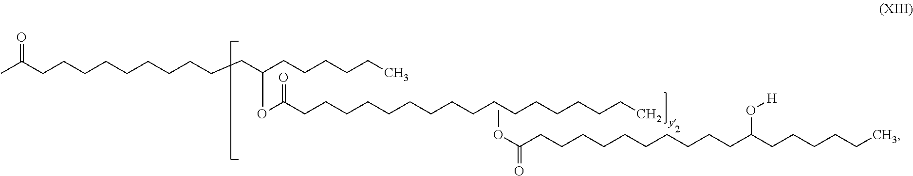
CC(CCCCCCCCCCC(OC(CCCCCCCCCCCCCCCCC)=O)CCCCCC)=O.COC(CCCCCCCCCCC(CCCCCC)O[H])=O
